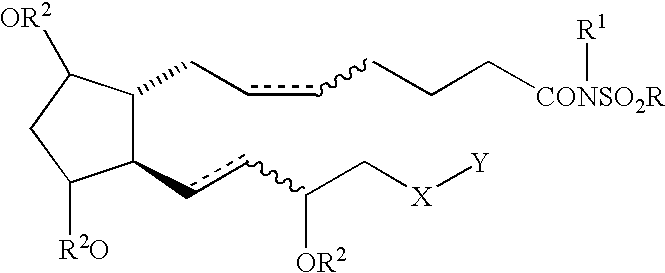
C1(ccC(C[X][Y])[OR2])C(CccCCC[CONSO2R][R1])C([OR2])CC1[R2O]
